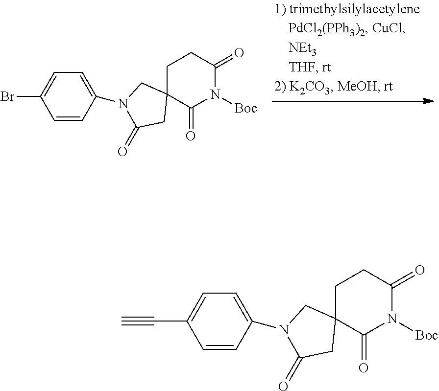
C1C2(C(=O)N([Boc])C(=O)C1)CN(C1=CC=C(Br)C=C1)C(=O)C2.C1C2(C(=O)N([Boc])C(=O)C1)CN(C1=CC=C(C#C)C=C1)C(=O)C2
